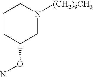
C1CC(ON)CN([(CH2)9CH3])C1
